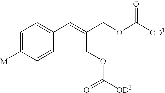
C1=C([M])C=CC(C=C(COC([OD1])=O)COC(=O)[OD2])=C1
